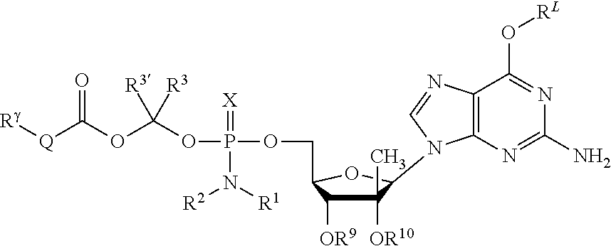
[Rg][Q]C(OC(OP(=[X])(OCC1C([OR9])C([OR10])(C)C(N2C3=C(C(O[RL])=NC(N)=N3)N=C2)O1)N([R1])[R2])([R3])[R3])=O
